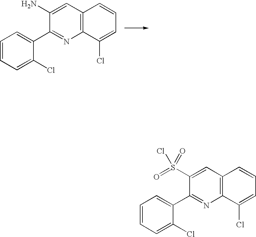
C1=CC=C(Cl)C(C2=NC3=C(C=C2N)C=CC=C3Cl)=C1.C1=CC=C(Cl)C(C2=NC3=C(C=C2S(=O)(=O)Cl)C=CC=C3Cl)=C1
